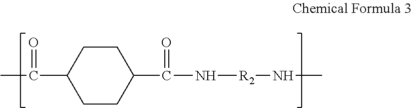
C1CC(C(=O)N[R2]NC)CCC1C(=O)C
